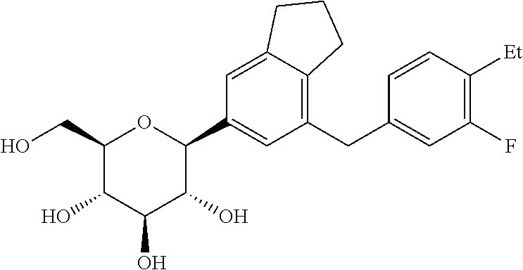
C1(CO)C(O)C(O)C(O)C(C2=CC(CC3=CC(F)=C([Et])C=C3)=C3C(=C2)CCC3)O1
